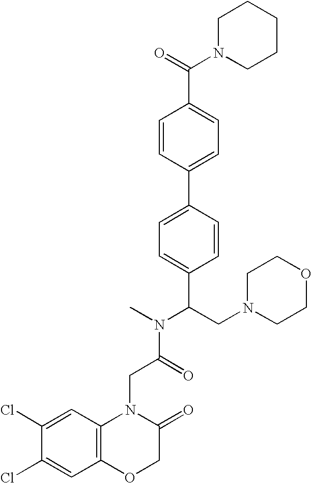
C1(Cl)=CC2=C(C=C1Cl)N(CC(N(C)C(CN1CCOCC1)C1=CC=C(C3=CC=C(C(=O)N4CCCCC4)C=C3)C=C1)=O)C(=O)CO2
